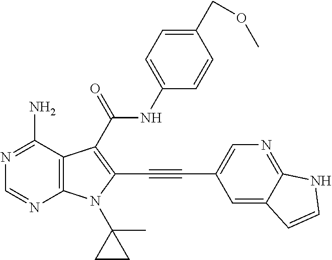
N1=C(N)C2=C(N=C1)N(C1(C)CC1)C(C#CC1=CN=C3C(=C1)C=CN3)=C2C(NC1=CC=C(COC)C=C1)=O
